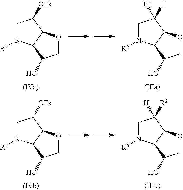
C1N([R5])C2C(C1[OTs])OCC2O.C1N([R5])C2C(C1([H])[R1])OCC2O.C1N([R5])C2C(C1[OTs])OCC2O.C1N([R5])C2C(C1([R2])[H])OCC2O
